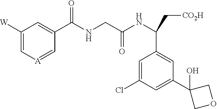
C1([W])=C[A]=CC(C(NCC(NC(C[CO2H])C2=CC(C3(O)COC3)=CC(Cl)=C2)=O)=O)=C1
